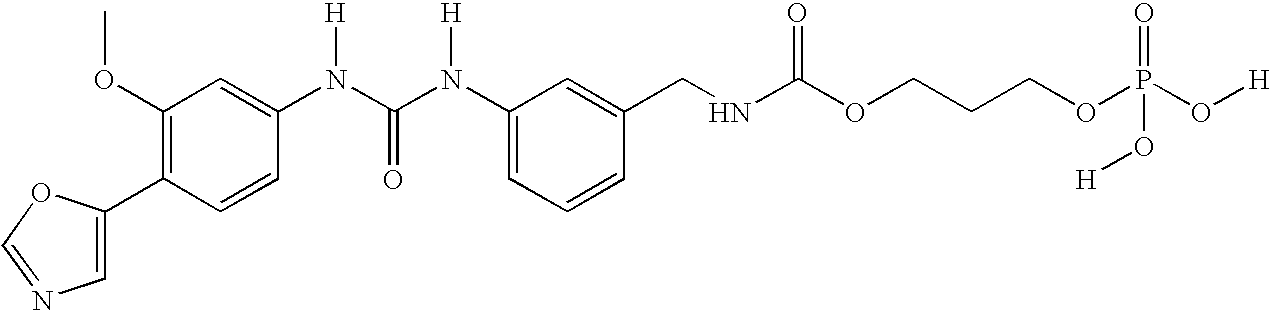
C1=C(C2=C(OC)C=C(N(C(N(C3=CC=CC(CNC(OCCCOP(O[H])(=O)O[H])=O)=C3)[H])=O)[H])C=C2)OC=N1
